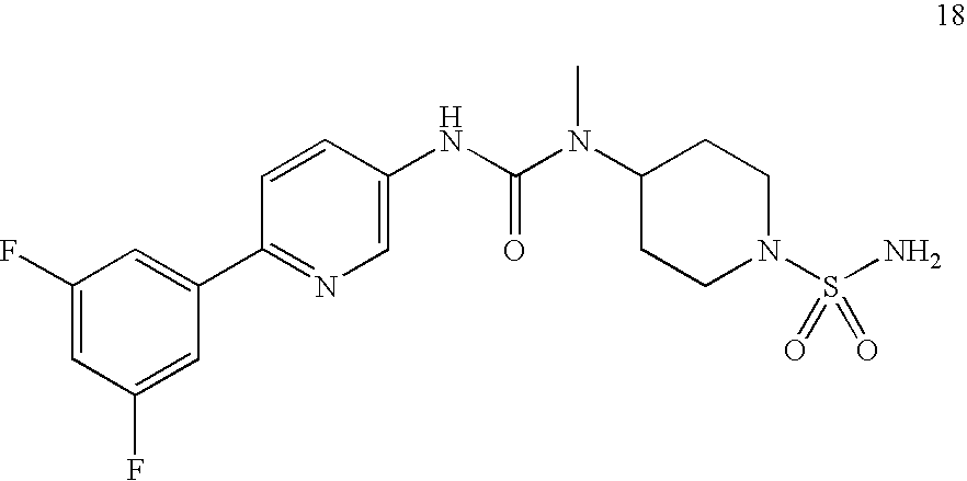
C1=C(F)C=C(C2=NC=C(NC(N(C3CCN(S(N)(=O)=O)CC3)C)=O)C=C2)C=C1F
